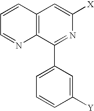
C1=CC2=C(N=C1)C(C1=CC=CC([Y])=C1)=NC([X])=C2
